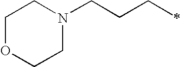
C1OCCN(CCCC)C1
